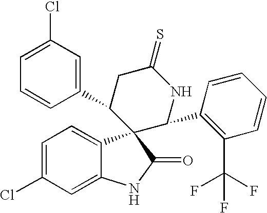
C1=C(Cl)C=C2C(=C1)C1(C(=O)N2)C(C2=CC(Cl)=CC=C2)CC(=S)NC1C1=C(C(F)(F)F)C=CC=C1
